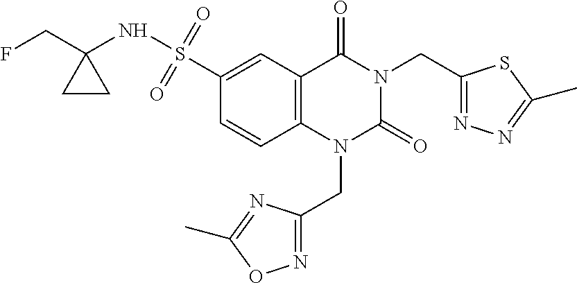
C1=C(S(NC2(CF)CC2)(=O)=O)C=CC2=C1C(=O)N(CC1=NN=C(C)S1)C(=O)N2CC1=NOC(C)=N1
